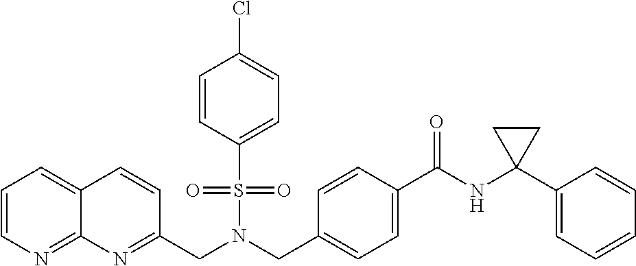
C12=CC=CN=C1N=C(CN(CC1=CC=C(C(=O)NC3(C4=CC=CC=C4)CC3)C=C1)S(=O)(=O)C1=CC=C(Cl)C=C1)C=C2
